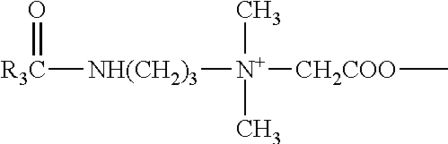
[R3C]([NH(CH2)3][N+]([CH2COO]C)(C)C)=O
